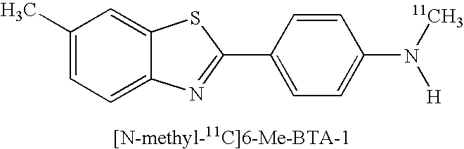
C1(C)=CC=C2C(=C1)SC(C1=CC=C(N([11CH3])[H])C=C1)=N2
